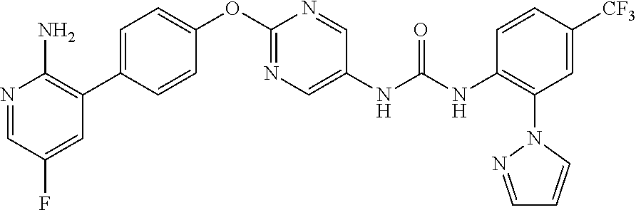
N1=CC(F)=CC(C2=CC=C(OC3=NC=C(NC(NC4=C(N5C=CC=N5)C=C([CF3])C=C4)=O)C=N3)C=C2)=C1N
